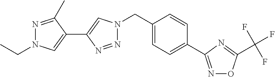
N1=C(C)C(C2=CN(CC3=CC=C(C4=NOC(C(F)(F)F)=N4)C=C3)N=N2)=CN1CC
